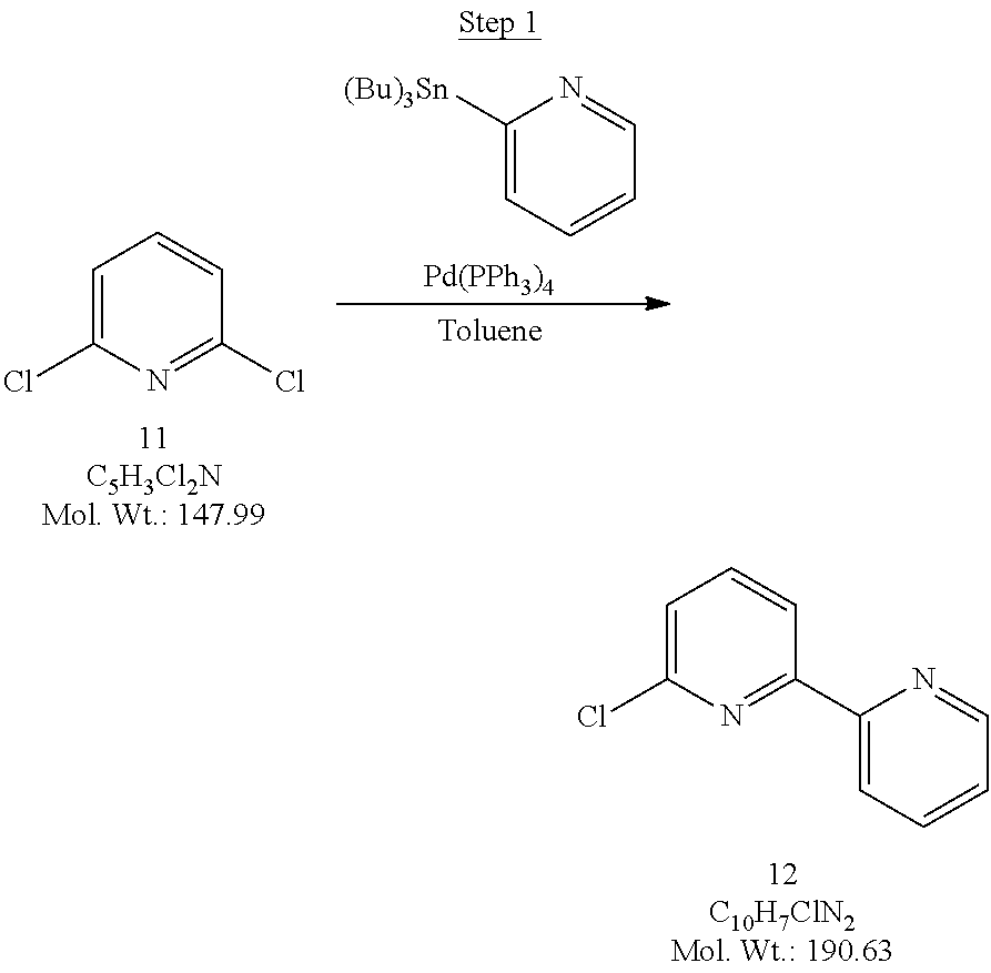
C1=C(Cl)N=C(C2=CC=CC=N2)C=C1.C1=C(Cl)N=C(Cl)C=C1.C1([(Bu)3Sn])=CC=CC=N1.[Pd(PPh3)4]
